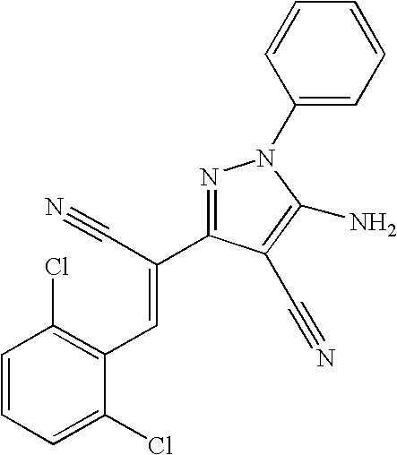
C1=CC=C(Cl)C(C=C(C#N)C2=NN(C3=CC=CC=C3)C(N)=C2C#N)=C1Cl
